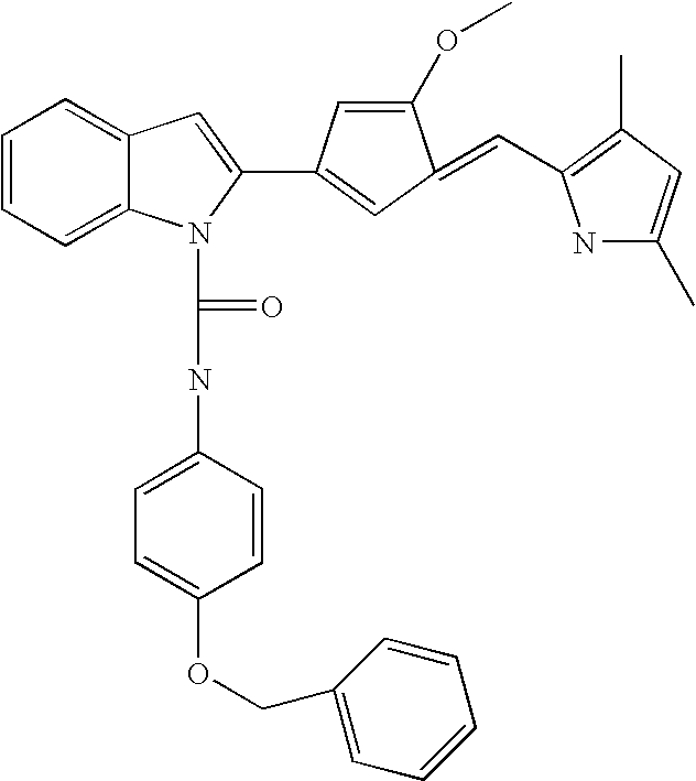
C1=CC=C2C(=C1)C=C(C1=CC(=CC3=C(C)C=C(C)N3)C(OC)=C1)N2C(=O)NC1=CC=C(OCC2=CC=CC=C2)C=C1
